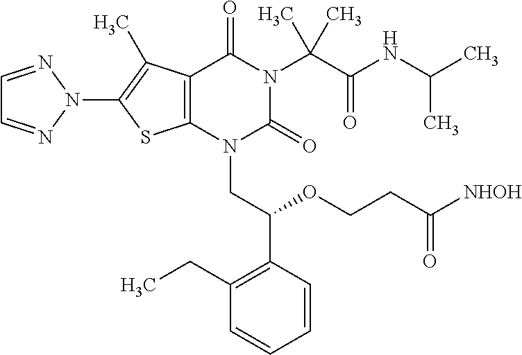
C1=NN(C2=C(C)C3=C(S2)N(CC(C2=C(CC)C=CC=C2)OCCC(=O)[NHOH])C(=O)N(C(C(=O)NC(C)C)(C)C)C3=O)N=C1
